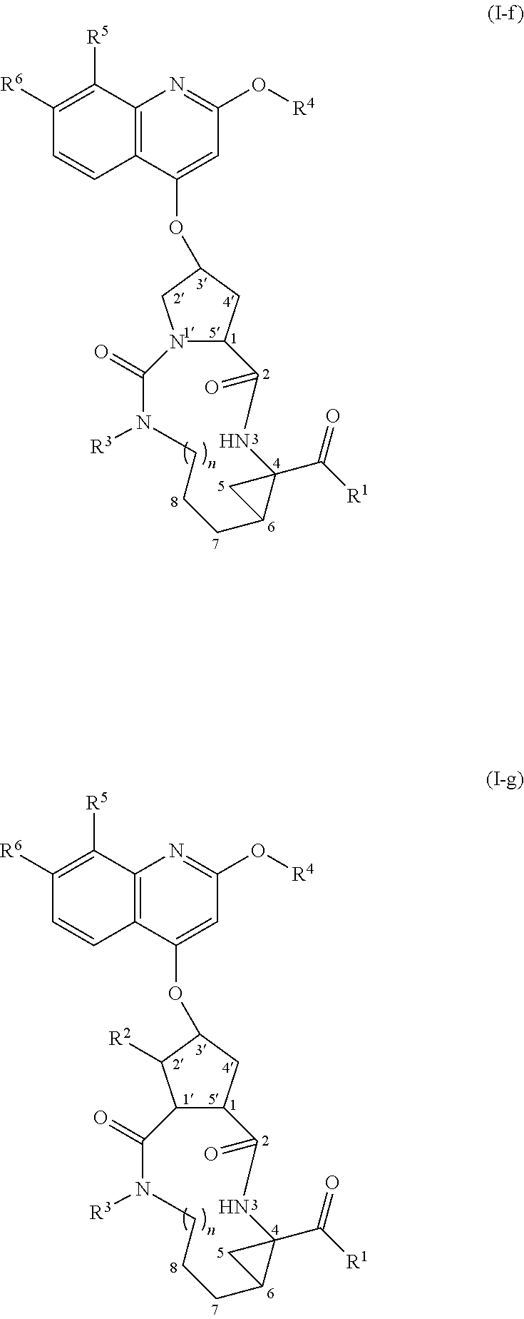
N12C(CC(OC3=CC(O[R4])=NC4=C3C=CC([R6])=C4[R5])C1)C(=O)NC1(C([R1])=O)C(CCCN([R3])C2=O)C1.C12C(CC(OC3=CC(O[R4])=NC4=C3C=CC([R6])=C4[R5])C1[R2])C(=O)NC1(C([R1])=O)C(CCCN([R3])C2=O)C1
